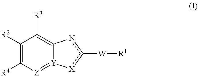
C1([R2])=C([R4])[Z]=[Y]2C(=C1[R3])nc([W][R1])[X]2
